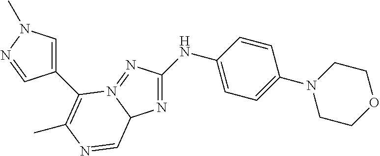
N1=C(NC2=CC=C(N3CCOCC3)C=C2)N=N2C1C=NC(C)=C2C1=CN(C)N=C1
